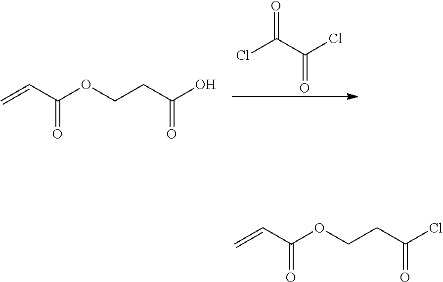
C(=O)(C(Cl)=O)Cl.C(=O)(C=C)OCCC(O)=O.C(=O)(C=C)OCCC(Cl)=O
